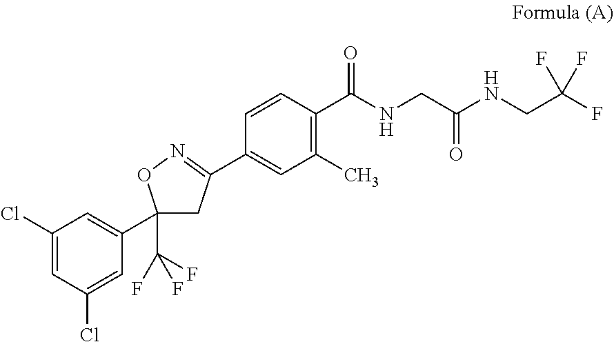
C1(Cl)=CC(Cl)=CC(C2(C(F)(F)F)CC(C3=CC(C)=C(C(NCC(NCC(F)(F)F)=O)=O)C=C3)=NO2)=C1
